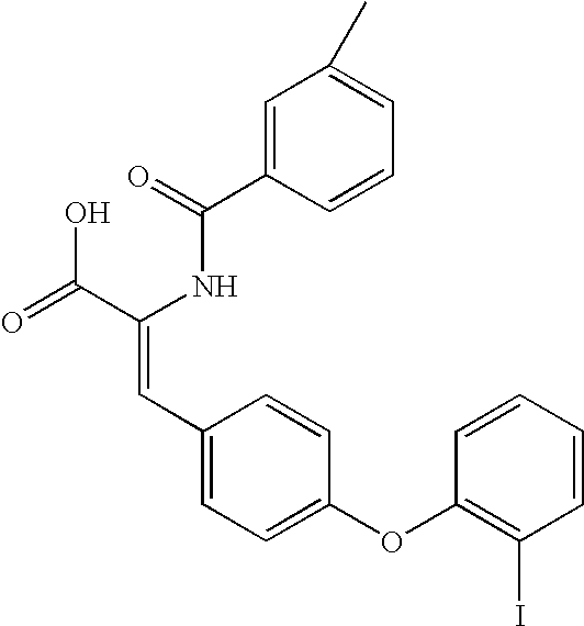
C(=O)(NC(C(=O)O)=CC1=CC=C(OC2=C(I)C=CC=C2)C=C1)C1=CC(C)=CC=C1
